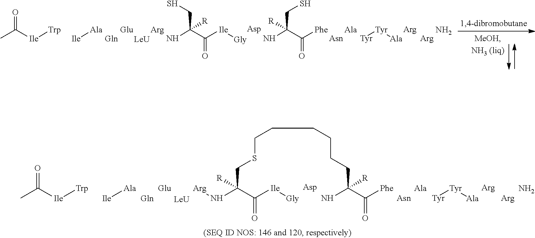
CC([Ile][Trp])=O.[Ile][Ala].[Gln].[Glu].[LeU].[Arg]NC(C(=O)[Ile][Gly])(CS)[R].[Asp].NC(C([Phe])=O)(CS)[R].[Asn].[Ala].[Tyr][Tyr][Ala].[Arg].N.[Arg].CC([Ile][Trp])=O.[Ile][Ala].[Gln].[Glu].[LeU].[Asp].[Asn].[Ala].[Tyr][Tyr][Ala].[Arg].N.[Arg].[Arg]NC(C(=O)[Ile][Gly])(CSCCCCCCC(N)(C([Phe])=O)[R])[R]
